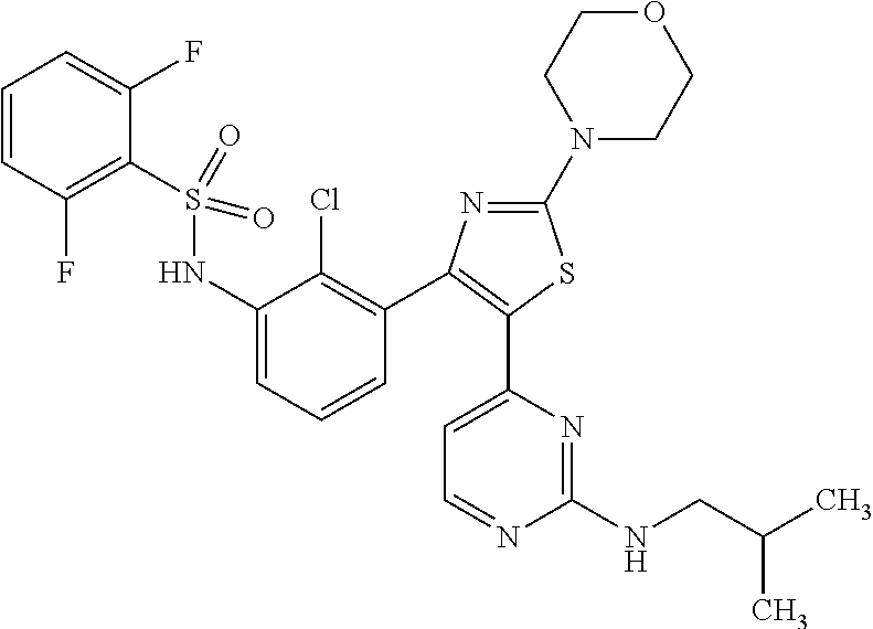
C1=CC(F)=C(S(NC2=CC=CC(C3=C(C4=CC=NC(NCC(C)C)=N4)SC(N4CCOCC4)=N3)=C2Cl)(=O)=O)C(F)=C1
